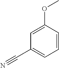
C1=C(OC)C=CC=C1C#N
